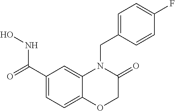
C1(C(=O)NO)=CC=C2C(=C1)N(CC1=CC=C(F)C=C1)C(=O)CO2
